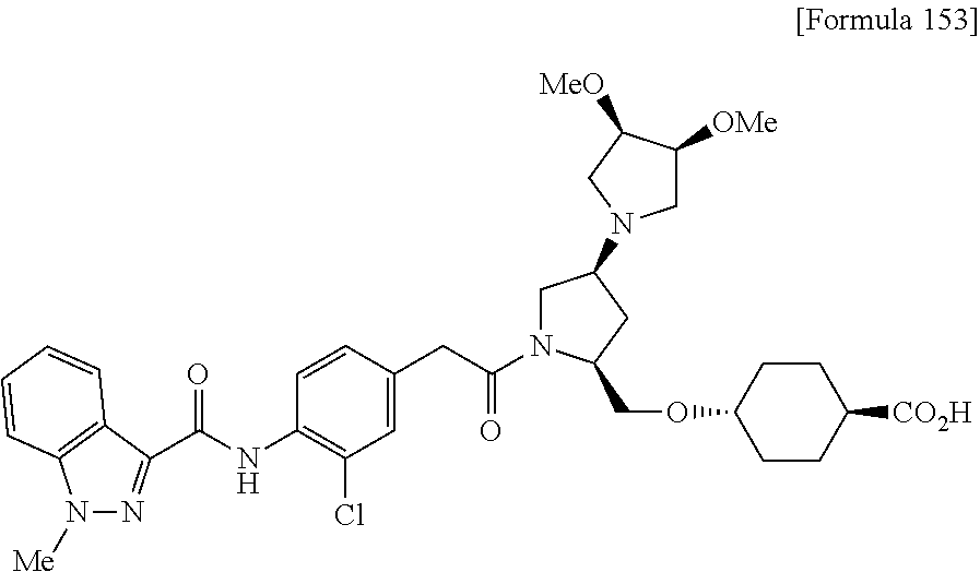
N1=C(C(NC2=C(Cl)C=C(CC(=O)N3CC(N4CC([OMe])C([MeO])C4)CC3COC3CCC([CO2H])CC3)C=C2)=O)C2=C(C=CC=C2)N1[Me]
